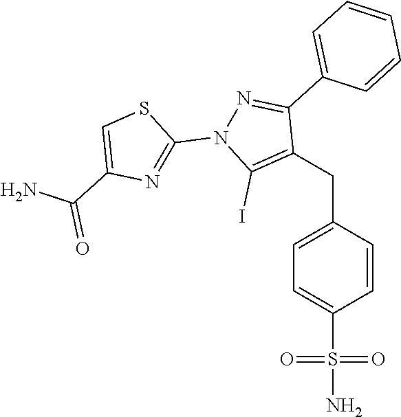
C(C1=C(I)N(C2=NC(C(=O)N)=CS2)N=C1C1=CC=CC=C1)C1=CC=C(S(N)(=O)=O)C=C1
